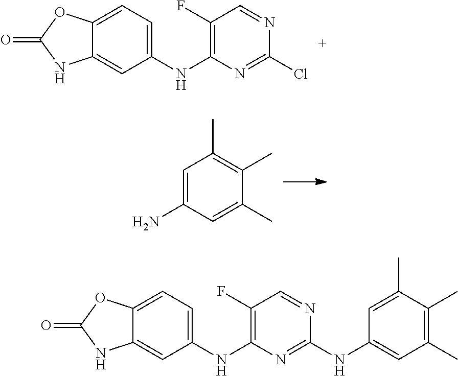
C12=CC=C(NC3=C(F)C=NC(Cl)=N3)C=C1NC(=O)O2.C1=C(N)C=C(C)C(C)=C1C.C12=CC=C(NC3=C(F)C=NC(NC4=CC(C)=C(C)C(C)=C4)=N3)C=C1NC(=O)O2
